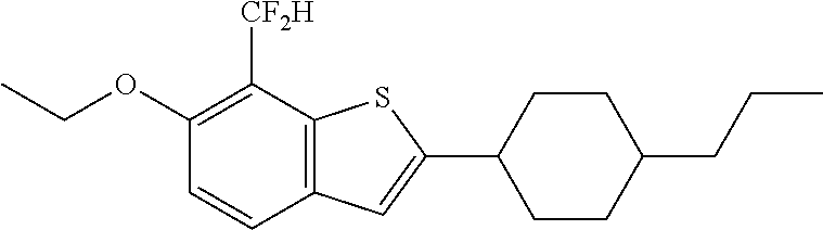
C1(OCC)=C([CF2H])C2=C(C=C1)C=C(C1CCC(CCC)CC1)S2
